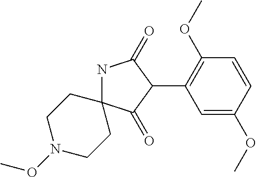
N1C2(C(=O)C(C3=C(OC)C=CC(OC)=C3)C1=O)CCN(OC)CC2
